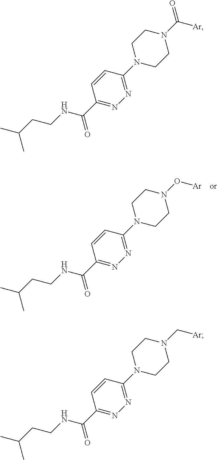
CC(C)CCNC(=O)C1=NN=C(N2CCN(O[Ar])CC2)C=C1.CC(C)CCNC(=O)C1=NN=C(N2CCN(C([Ar])=O)CC2)C=C1.CC(C)CCNC(=O)C1=NN=C(N2CCN(C[Ar])CC2)C=C1
